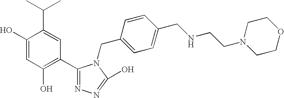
C1(O)=CC(O)=C(C2=NN=C(O)N2CC2=CC=C(CNCCN3CCOCC3)C=C2)C=C1C(C)C
